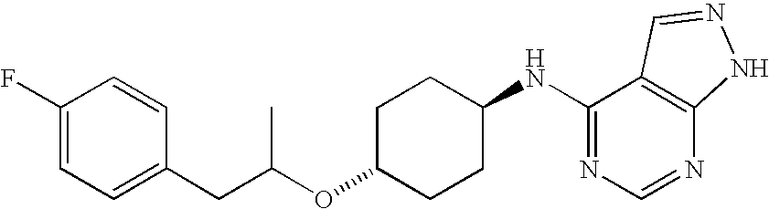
O(C1CCC(NC2=NC=NC3=C2C=NN3)CC1)C(CC1=CC=C(F)C=C1)C
